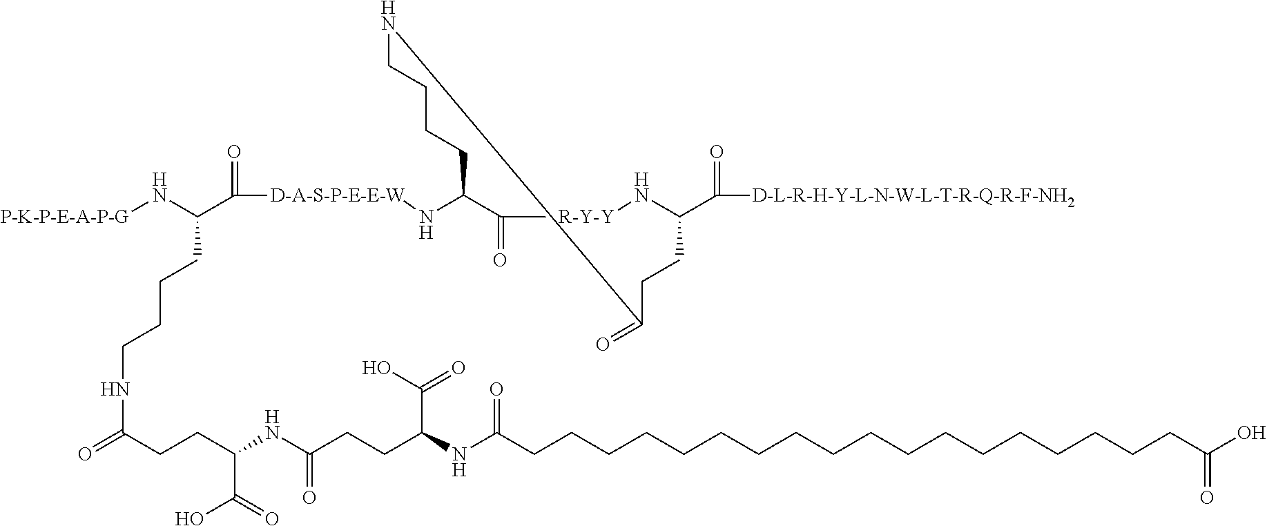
N([P-K-P-E-A-P-G])C(C([D-A-S-P-E-E-W]NC1C(=O)[R-Y-Y]NC(C([D-L-R-H-Y-L-N-W-L-T-R-Q-R-F-NH2])=O)CCC(=O)NCCCC1)=O)CCCCNC(=O)CCC(NC(CCC(NC(CCCCCCCCCCCCCCCCCCC(O)=O)=O)C(O)=O)=O)C(=O)O
